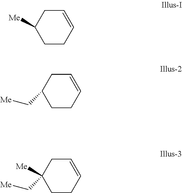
C1=CCC([Me])CC1.C1=CCC(C[Me])CC1.C1=CCC(C[Me])([Me])CC1
